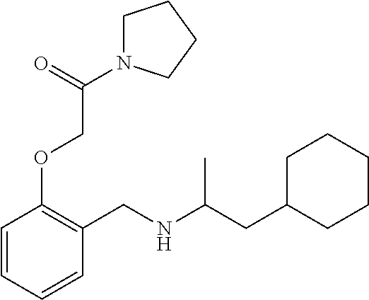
C1=CC=CC(CNC(CC2CCCCC2)C)=C1OCC(N1CCCC1)=O
